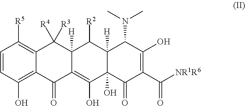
C1=CC(O)=C2C(=C1[R5])C([R4])([R3])C1([H])C(=C(O)C3(O)C([H])(C1[R2])C(N(C)C)C(O)=C(C(=O)[NR1R6])C3=O)C2=O
